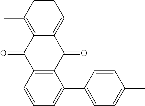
C1=CC=C(C2=CC=C(C)C=C2)C2=C1C(=O)C1=C(C)C=CC=C1C2=O
